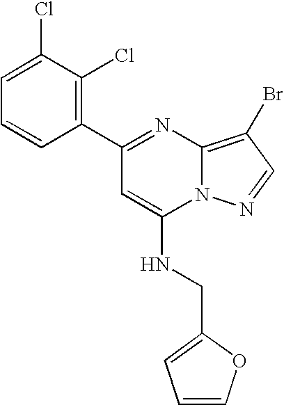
C1=C(Cl)C(Cl)=C(C2=NC3=C(Br)C=NN3C(NCC3=CC=CO3)=C2)C=C1
